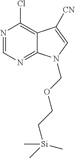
ClC1=C2C(=NC=N1)N(COCC[Si](C)(C)C)C=C2[CN]
